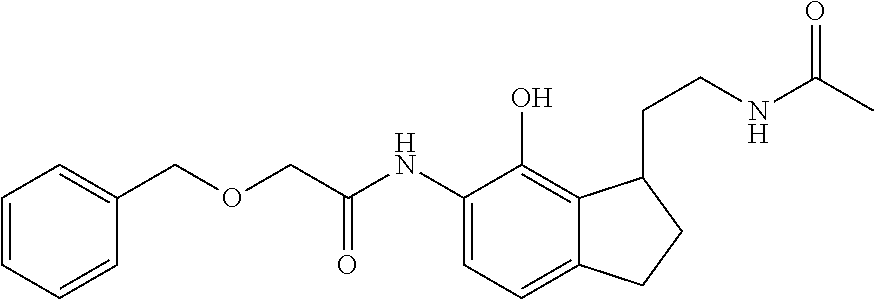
C1(NC(COCC2=CC=CC=C2)=O)=CC=C2C(=C1O)C(CCNC(C)=O)CC2
